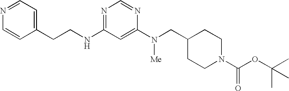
C(NC1=NC=NC(N([Me])CC2CCN(C(OC(C)(C)C)=O)CC2)=C1)CC1=CC=NC=C1
